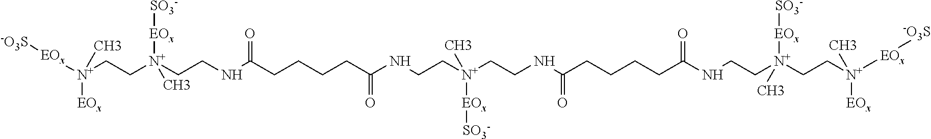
[-O3S][EOx][N+]([EOx])(CC[N+]([EOx][SO3-])(C)CCNC(=O)CCCCC(=O)NCC[N+](C)([EOx][SO3-])CCNC(=O)CCCCC(NCC[N+](CC[N+]([EOx][-O3S])([EOx])C)([EOx][SO3-])C)=O)C
